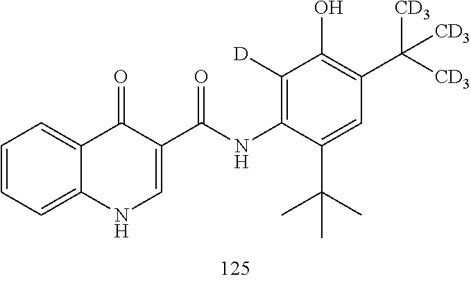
C1([D])=C(NC(C2=CNC3=CC=CC=C3C2=O)=O)C(C(C)(C)C)=CC(C([CD3])([CD3])[CD3])=C1O
